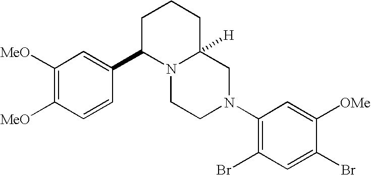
C1([MeO])=C([MeO])C=CC(C2N3C([H])(CCC2)CN(C2=C(Br)C=C(Br)C([OMe])=C2)CC3)=C1
